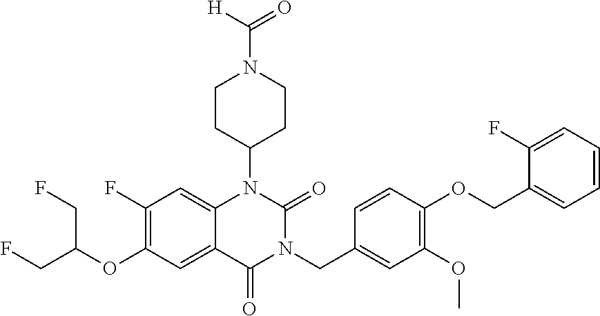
C12=CC(F)=C(OC(CF)CF)C=C1C(=O)N(CC1=CC(OC)=C(OCC3=CC=CC=C3F)C=C1)C(=O)N2C1CCN(C([H])=O)CC1
